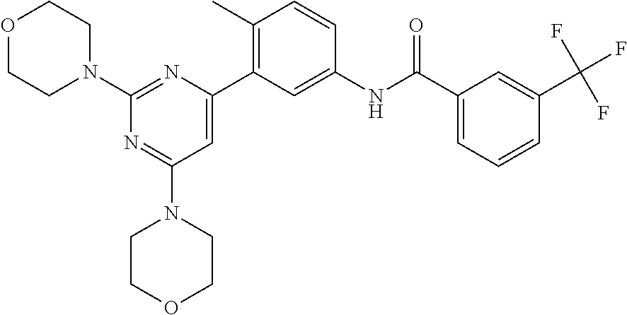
C1(C2=C(C)C=CC(NC(C3=CC=CC(C(F)(F)F)=C3)=O)=C2)=CC(N2CCOCC2)=NC(N2CCOCC2)=N1
